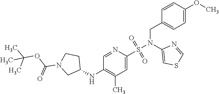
C1=C(OC)C=CC(CN(S(=O)(=O)C2=CC(C)=C(NC3CCN(C(=O)OC(C)(C)C)C3)C=N2)C2=CSC=N2)=C1
